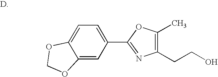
C12=CC(C3=NC(CCO)=C(C)O3)=CC=C1OCO2
